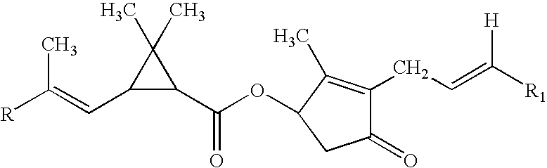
C(C=C([R1])[H])C1=C(C)C(OC(C2C(C)(C)C2C=C([R])C)=O)CC1=O
